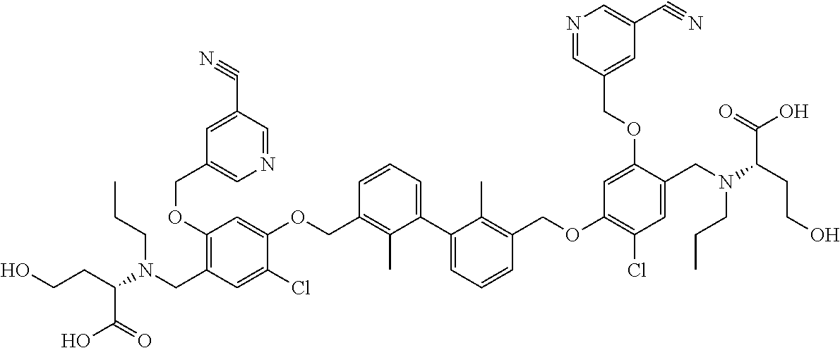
C1(OCC2=CN=CC(C#N)=C2)=C(CN(C(CCO)C(O)=O)CCC)C=C(Cl)C(OCC2=C(C)C(C3=CC=CC(COC4=C(Cl)C=C(CN(C(CCO)C(O)=O)CCC)C(OCC5=CC(C#N)=CN=C5)=C4)=C3C)=CC=C2)=C1
